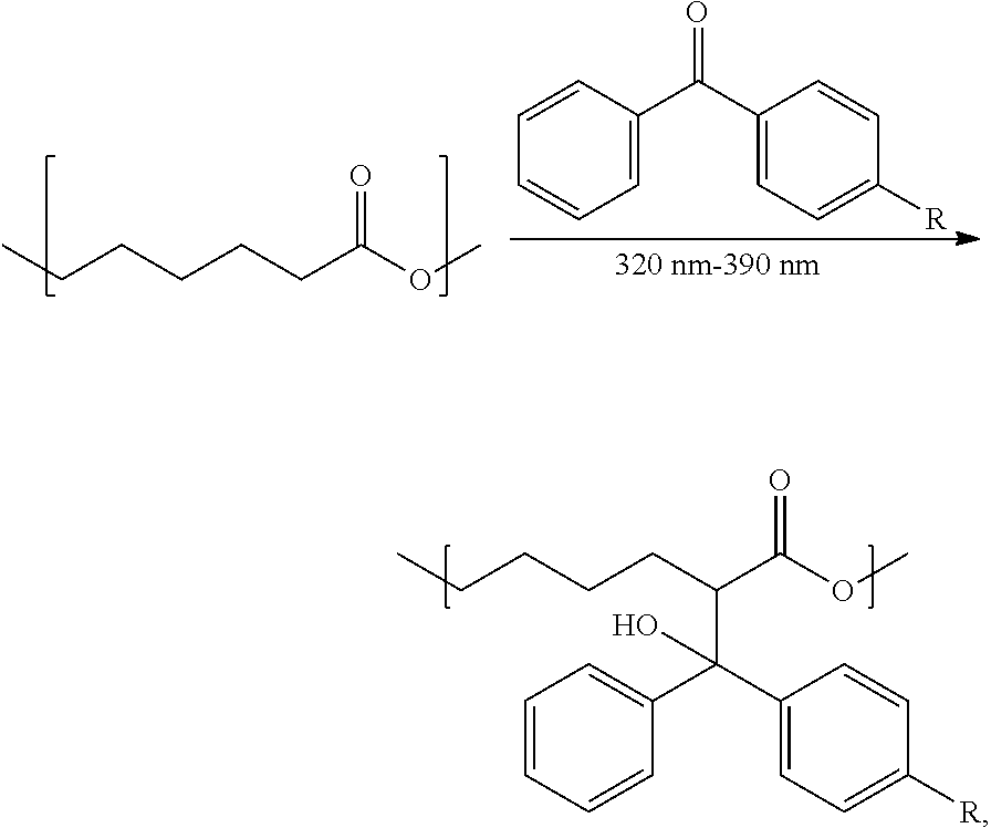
CCCCCCC(OC)=O.C1=CC(C(C2=CC=C([R])C=C2)=O)=CC=C1.C1=CC=CC(C(C2=CC=C([R])C=C2)(O)C(CCCCC)C(OC)=O)=C1
